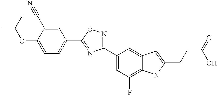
C1=C(C#N)C(OC(C)C)=CC=C1C1=NC(C2=CC(F)=C3C(=C2)C=C(CCC(=O)O)N3)=NO1
